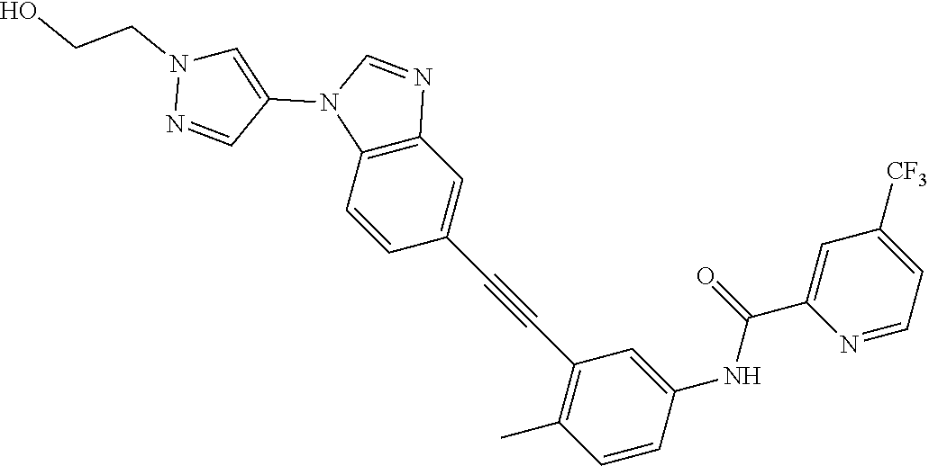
C1=CC2=C(C=C1C#CC1=C(C)C=CC(NC(C3=CC([CF3])=CC=N3)=O)=C1)N=CN2C1=CN(CCO)N=C1
